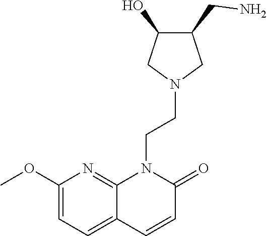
C1(OC)=CC=C2C(=N1)N(CCN1CC(CN)C(O)C1)C(=O)C=C2
